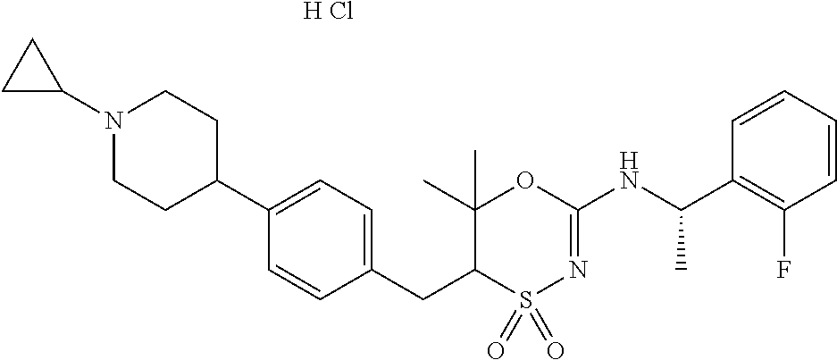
C1=C(C2CCN(C3CC3)CC2)C=CC(CC2C(C)(C)OC(NC(C3=C(F)C=CC=C3)C)=NS2(=O)=O)=C1.[H Cl]
